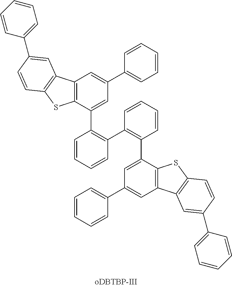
C1=CC=CC(C2=CC3=C(C(C4=C(C5=C(C6=CC(C7=CC=CC=C7)=CC7=C6SC6=C7C=C(C7=CC=CC=C7)C=C6)C=CC=C5)C=CC=C4)=C2)SC2=C3C=C(C3=CC=CC=C3)C=C2)=C1
